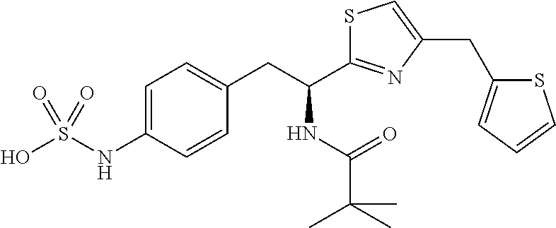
C(CC1=CC=C(NS(O)(=O)=O)C=C1)(NC(=O)C(C)(C)C)C1=NC(CC2=CC=CS2)=CS1
